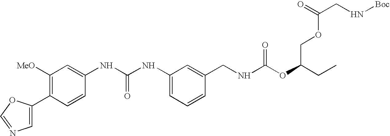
C1(C2=CN=CO2)=C([MeO])C=C(NC(NC2=CC=CC(CNC(OC(CC)COC(CN[Boc])=O)=O)=C2)=O)C=C1
